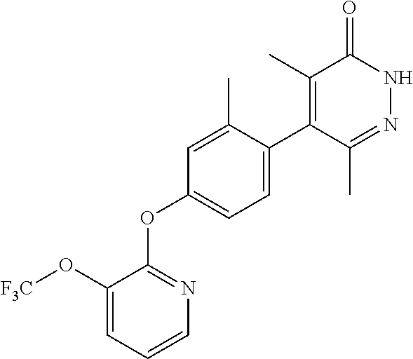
C1=CC=C(O[F3C])C(OC2=CC=C(C3=C(C)C(=O)NN=C3C)C(C)=C2)=N1
